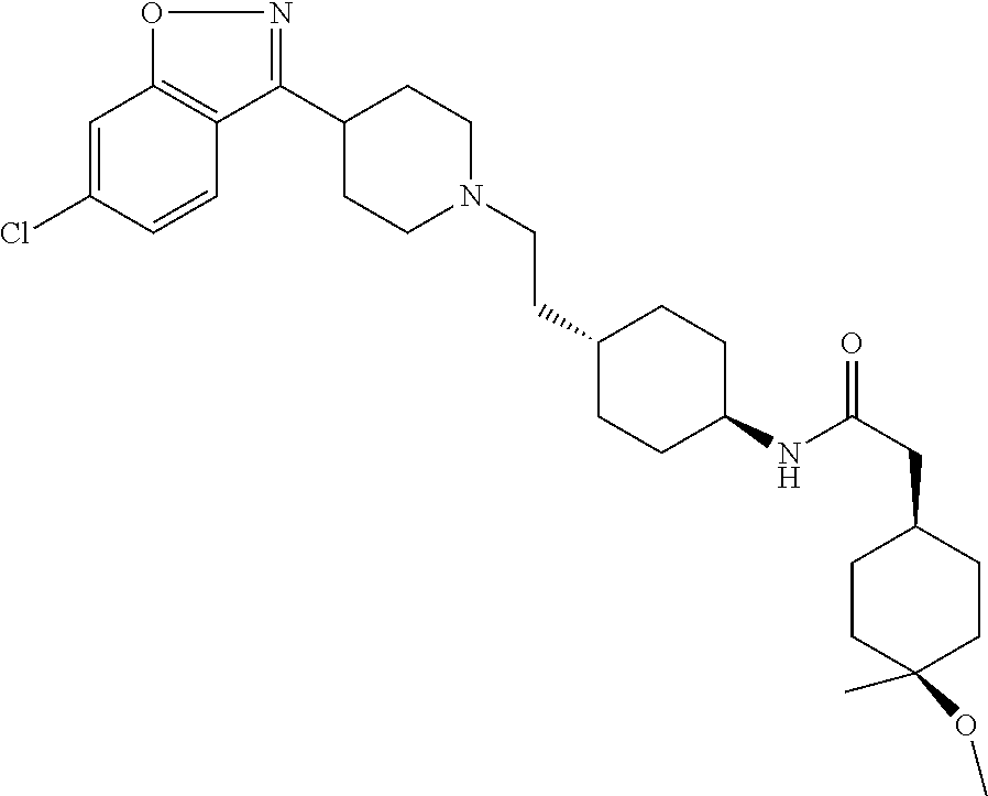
C1=C(Cl)C=CC2=C1ON=C2C1CCN(CCC2CCC(NC(=O)CC3CCC(OC)(C)CC3)CC2)CC1
